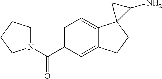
C1=C(C(N2CCCC2)=O)C=C2C(=C1)C1(CC2)C(N)C1
